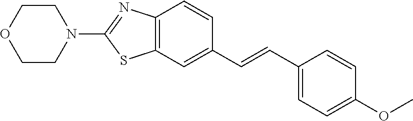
C12=C(C=C(C=CC3=CC=C(OC)C=C3)C=C1)SC(N1CCOCC1)=N2
